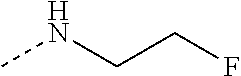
CNCCF
